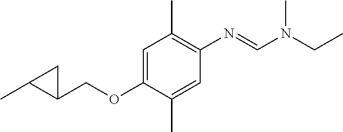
C1(COC2=CC(C)=C(N=CN(C)CC)C=C2C)CC1C
